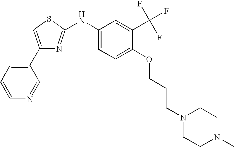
C1(C2=CC=CN=C2)=CSC(NC2=CC=C(OCCCN3CCN(C)CC3)C(C(F)(F)F)=C2)=N1
